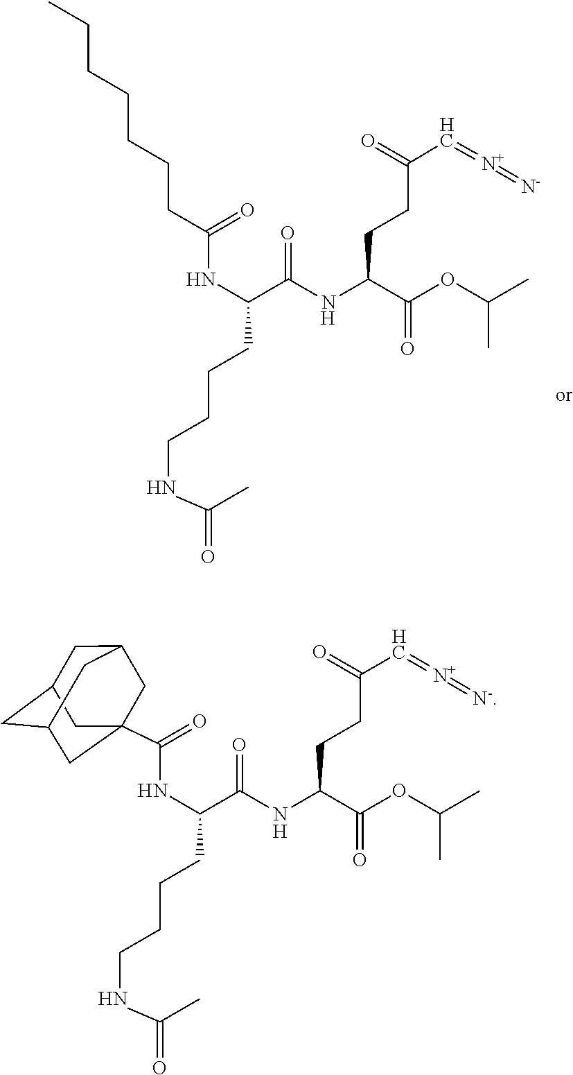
[H].C(NC(=O)C12CC3CC(CC(C1)C3)C2)(C(NC(C(OC(C)C)=O)CCC(=O)C=[N+]=[N-])=O)CCCCNC(C)=O.[H].C(NC(=O)CCCCCCC)(C(NC(C(OC(C)C)=O)CCC(=O)C=[N+]=[N-])=O)CCCCNC(C)=O
